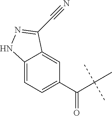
C(C(C)(C)C)(C1=CC=C2C(=C1)C(C#N)=NN2)=O
